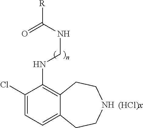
C1(Cl)=CC=C2C(=C1NCNC([R])=O)CCNCC2.[(HCl)x]
